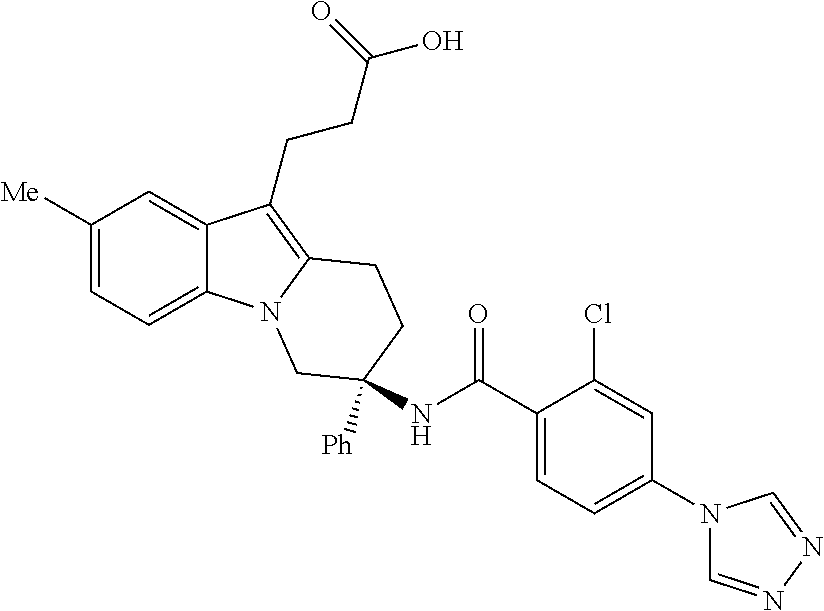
C1([Me])=CC=C2C(=C1)C(CCC(O)=O)=C1N2CC(NC(C2=CC=C(N3C=NN=C3)C=C2Cl)=O)([Ph])CC1
